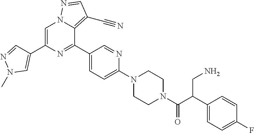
C1(C(C(N2CCN(C3=CC=C(C4=NC(C5=CN(C)N=C5)=CN5C4=C(C#N)C=N5)C=N3)CC2)=O)CN)=CC=C(F)C=C1
